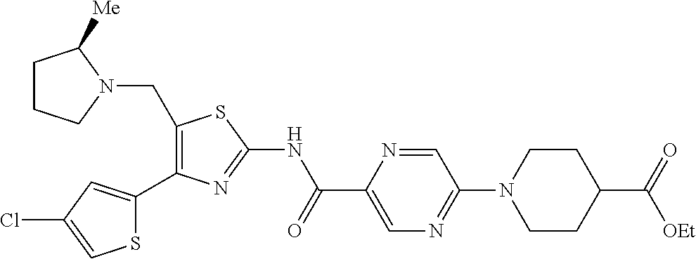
C1(CN2CCCC2[Me])=C(C2=CC(Cl)=CS2)N=C(NC(C2=CN=C(N3CCC(C(=O)[OEt])CC3)C=N2)=O)S1
